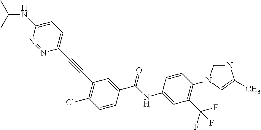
C1(N2C=NC(C)=C2)=C(C(F)(F)F)C=C(NC(C2=CC(C#CC3=CC=C(NC(C)C)N=N3)=C(Cl)C=C2)=O)C=C1
